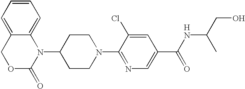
[H].C1(N2C3=CC=CC=C3COC2=O)CCN(C2=NC=C(C(NC(CO)C)=O)C=C2Cl)CC1
